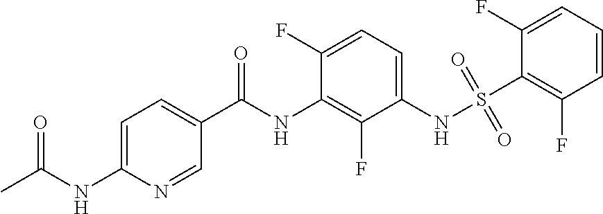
CC(NC1=CC=C(C(NC2=C(F)C(NS(C3=C(F)C=CC=C3F)(=O)=O)=CC=C2F)=O)C=N1)=O
